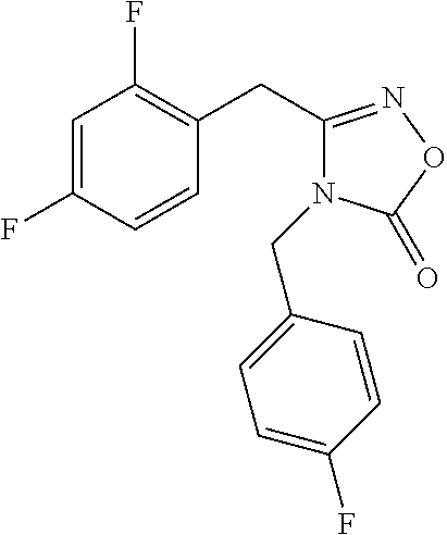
C1=C(F)C=CC(CC2=NOC(=O)N2CC2=CC=C(F)C=C2)=C1F
